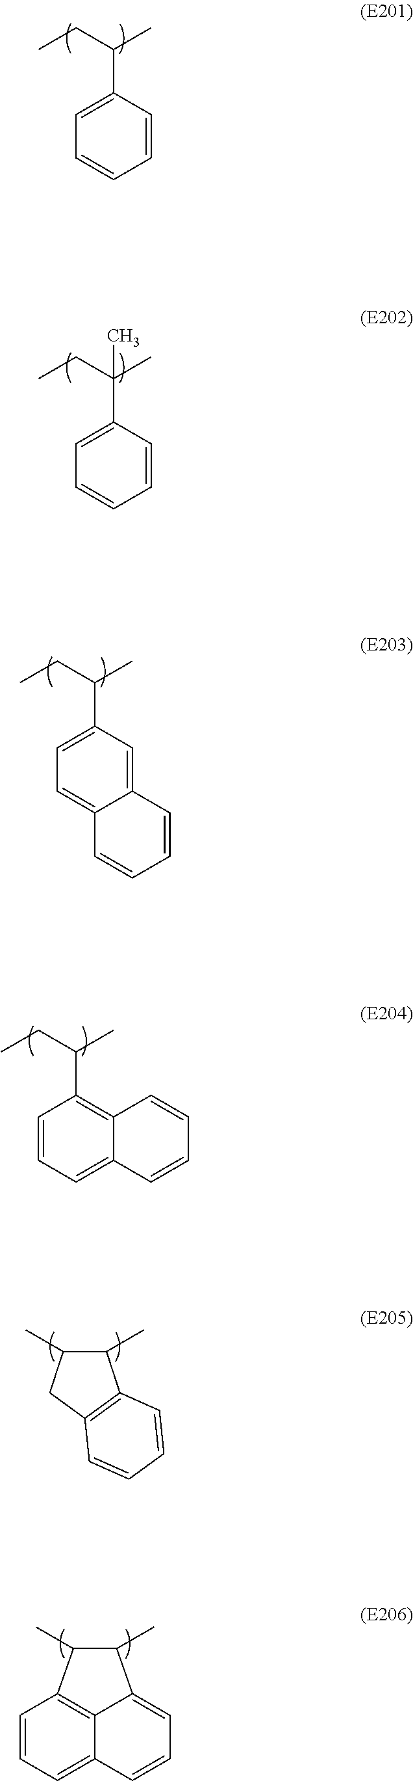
CCC(C)C1=CC=CC=C1.CCC(C)(C)C1=CC=CC=C1.CCC(C)C1=CC=C2C(=C1)C=CC=C2.CCC(C)C1=C2C(=CC=C1)C=CC=C2.C1(C)C(C)CC2=C1C=CC=C2.C1=CC=C2C=CC=C3C(C)C(C)C1=C23
